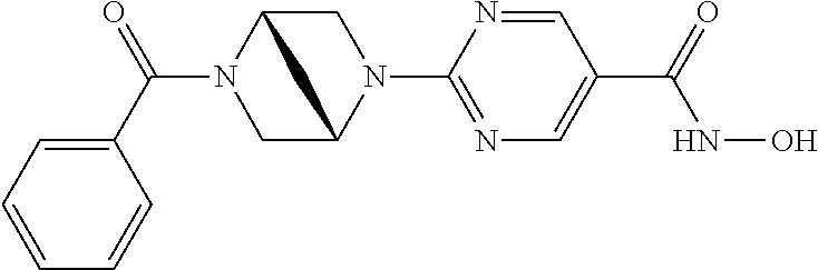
C(N1CC2N(C3=NC=C(C(NO)=O)C=N3)CC1C2)(C1=CC=CC=C1)=O
